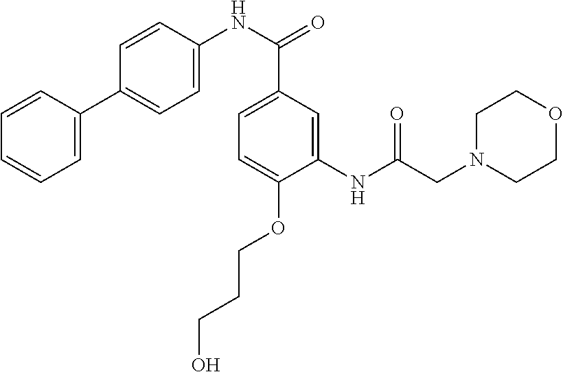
C1=C(C2=CC=C(NC(=O)C3=CC=C(OCCCO)C(NC(CN4CCOCC4)=O)=C3)C=C2)C=CC=C1
